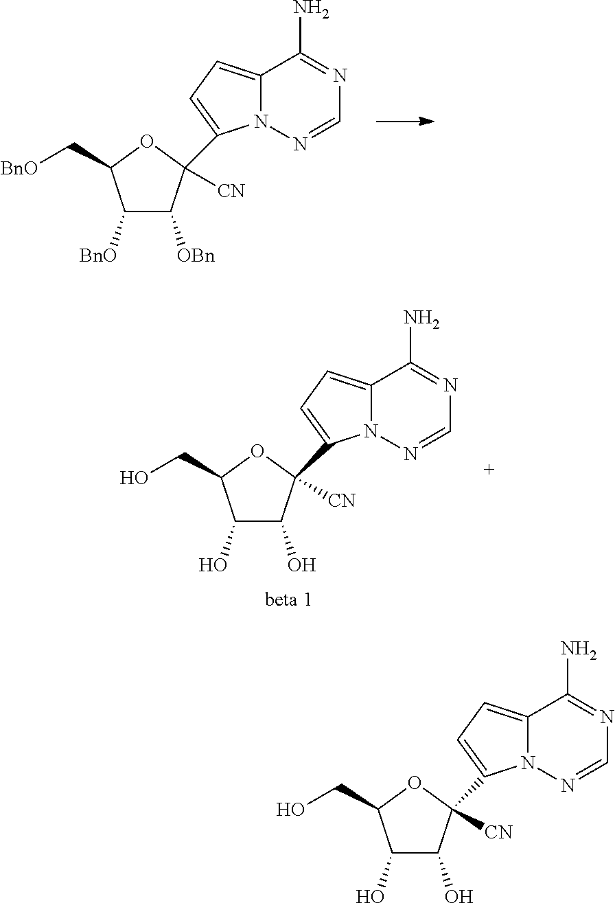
C1([BnO])C([OBn])C(C2=CC=C3N2N=CN=C3N)([CN])OC1C[BnO].C1(O)C(O)C(C2=CC=C3N2N=CN=C3N)([CN])OC1CO.C1(O)C(O)C(C2=CC=C3N2N=CN=C3N)([CN])OC1CO
